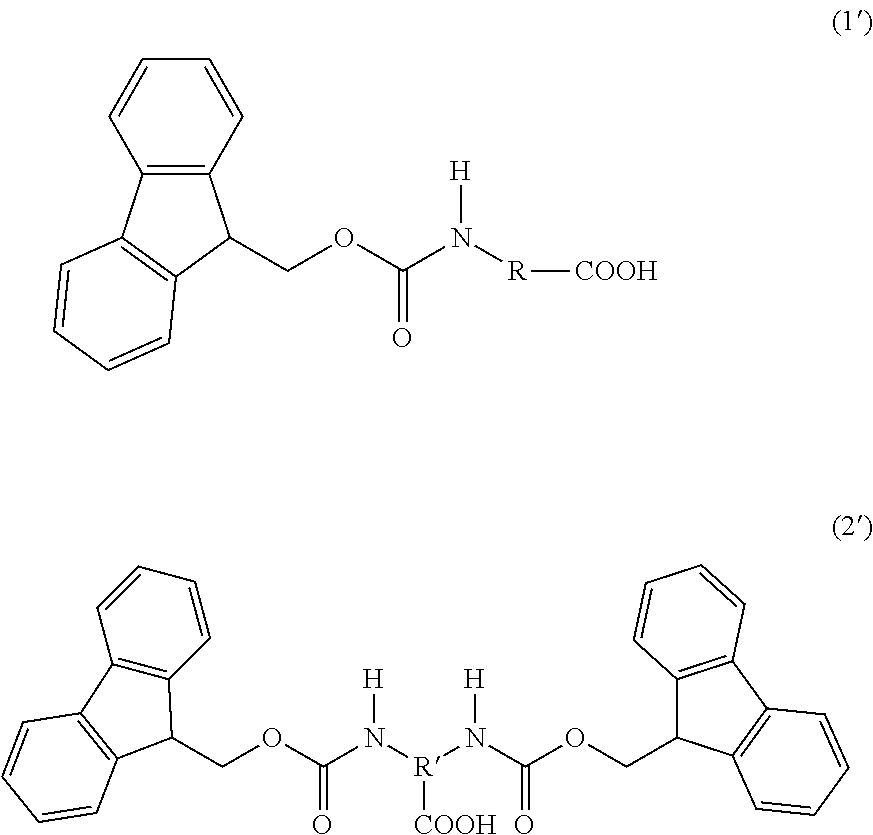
C12=C(C=CC=C1)C(COC(N([H])[R][COOH])=O)C1=C2C=CC=C1.C12=C(C3=C(C1COC(N([R]([COOH])N([H])C(=O)OCC1C4=C(C5=C1C=CC=C5)C=CC=C4)[H])=O)C=CC=C3)C=CC=C2
